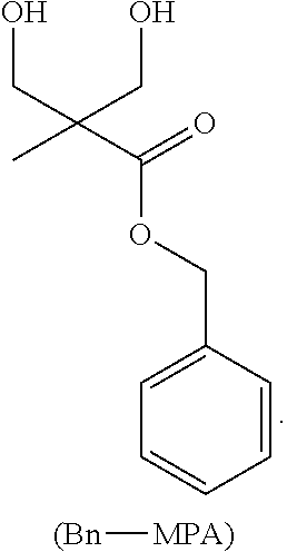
C1(COC(C(C)(CO)CO)=O)=CC=CC=C1.[(Bn][MPA)]
